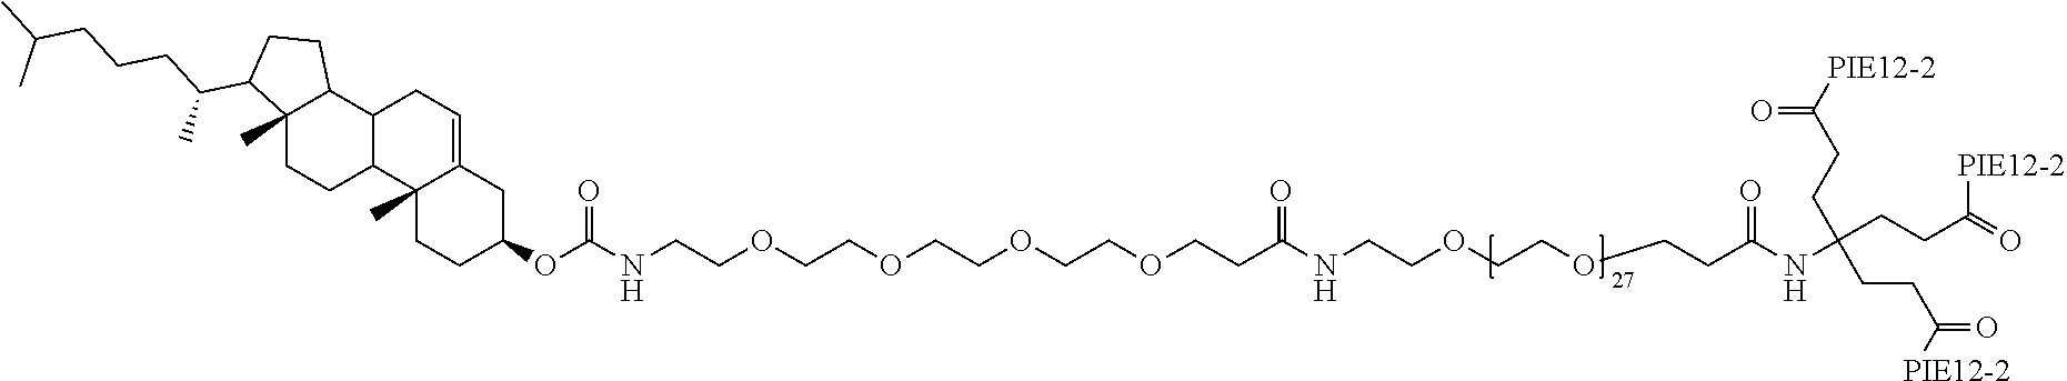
C12(C)CCC3C(C1CCC2C(CCCC(C)C)C)CC=C1C3(C)CCC(OC(=O)NCCOCCOCCOCCOCCC(NCCOCCOCCC(NC(CCC(=O)[PIE12-2])(CCC([PIE12-2])=O)CCC(=O)[PIE12-2])=O)=O)C1
